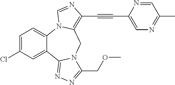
C1=C(Cl)C=C2C(=C1)N1C(=C(C#CC3=CN=C(C)C=N3)N=C1)CN1C2=NN=C1COC
